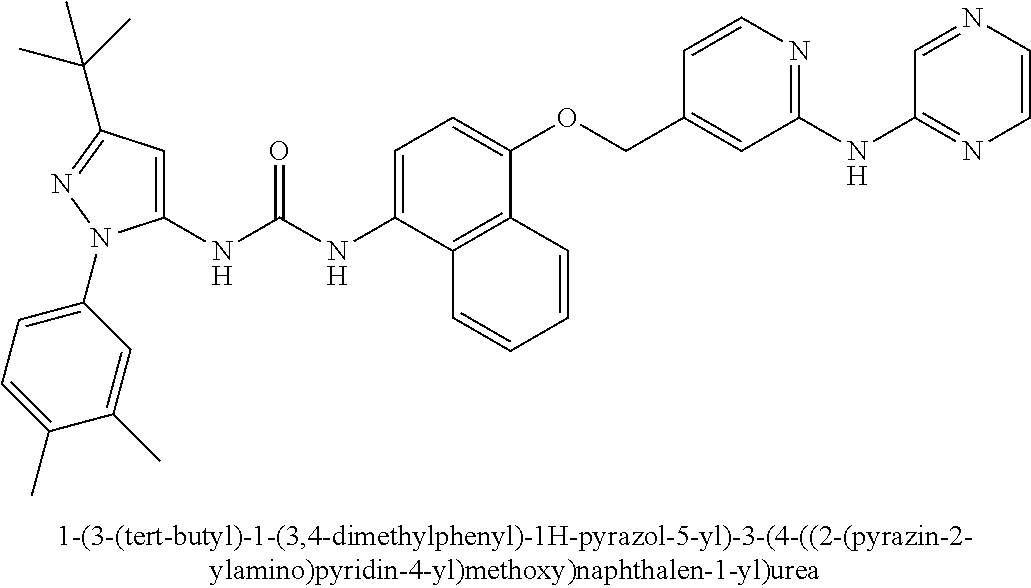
C1(NC(NC2=CC=C(OCC3=CC(NC4=NC=CN=C4)=NC=C3)C3=C2C=CC=C3)=O)=CC(C(C)(C)C)=NN1C1=CC=C(C)C(C)=C1
